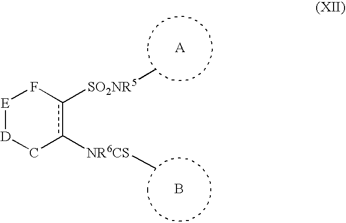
B.[E]1[D]Cc([NR6CS]C)c([SO2NR5]C)F1
